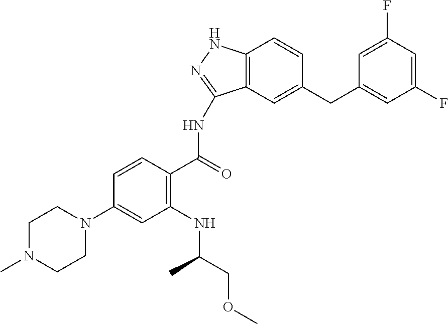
C1=CC(C(=O)NC2=NNC3=C2C=C(CC2=CC(F)=CC(F)=C2)C=C3)=C(NC(COC)C)C=C1N1CCN(C)CC1
